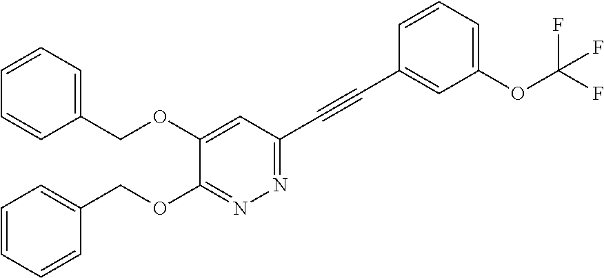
C1(COC2=CC(C#CC3=CC(OC(F)(F)F)=CC=C3)=NN=C2OCC2=CC=CC=C2)=CC=CC=C1
